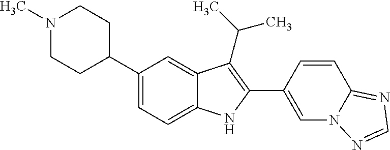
C1(C2CCN(C)CC2)=CC=C2C(=C1)C(C(C)C)=C(C1=CN3C(=NC=N3)C=C1)N2
